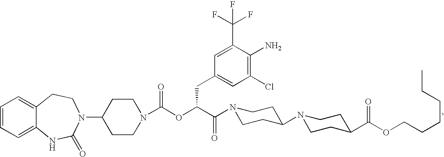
C1=CC=C2C(=C1)CCN(C1CCN(C(OC(C(=O)N3CCC(N4CCC(C(OCCCCCC)=O)CC4)CC3)CC3=CC(Cl)=C(N)C(C(F)(F)F)=C3)=O)CC1)C(=O)N2
